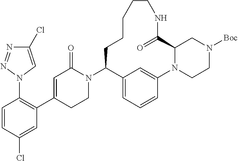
N1(C2C3=CC=CC(=C3)N3C(C(=O)NCCCCC2)CN([Boc])CC3)C(=O)C=C(C2=C(N3C=C(Cl)N=N3)C=CC(Cl)=C2)CC1
